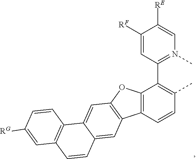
C1([RF])=CC(C2=C(C)C=CC3=C2OC2=C3C=C3C(=C2)C2=C(C=C3)C=C([RG])C=C2)=N(C)C=C1[RE]
